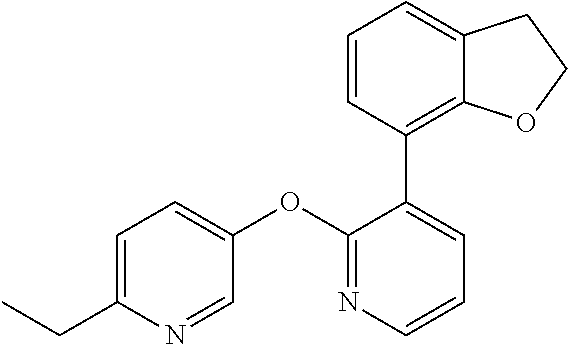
C1=C(CC)N=CC(OC2=NC=CC=C2C2=C3C(=CC=C2)CCO3)=C1
